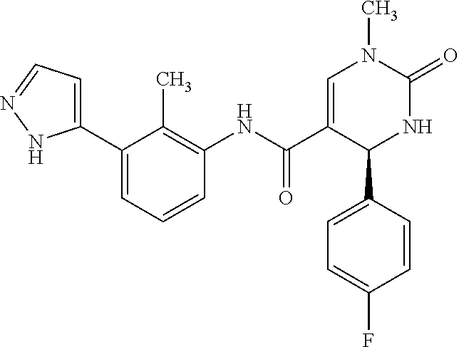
C1=C(C2=CC=NN2)C(C)=C(NC(C2=CN(C)C(=O)NC2C2=CC=C(F)C=C2)=O)C=C1
